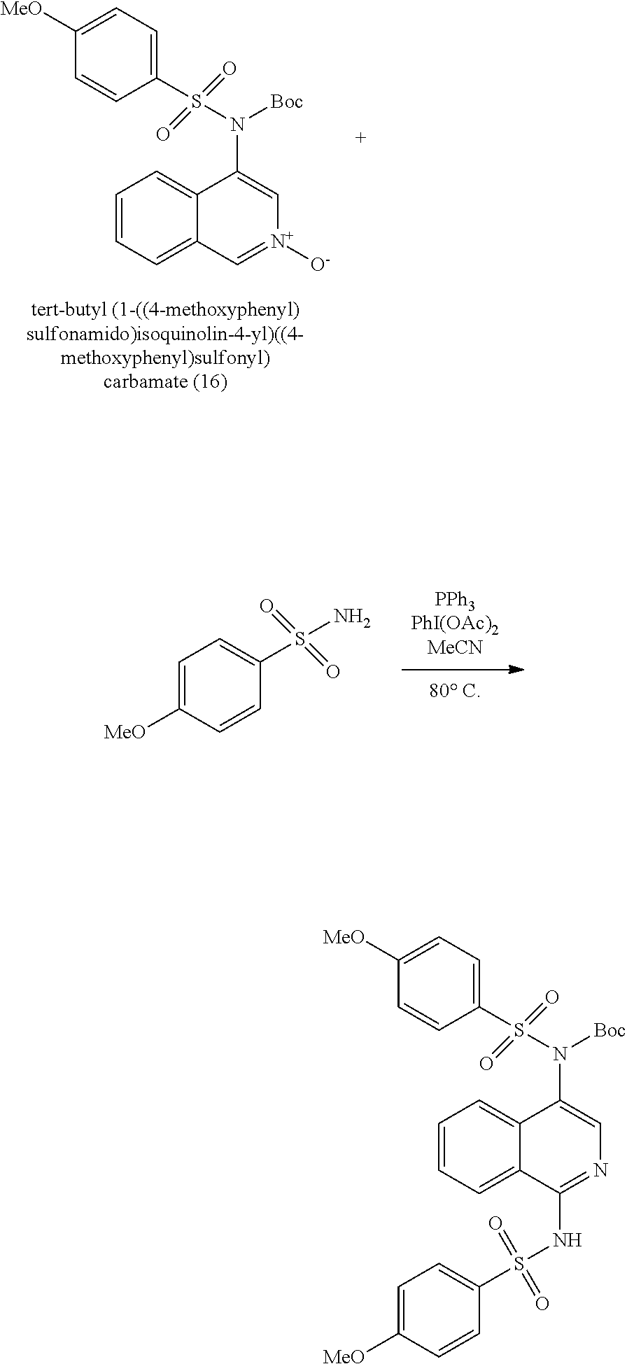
C1(S(N)(=O)=O)=CC=C([MeO])C=C1.C1(S(N(C2=C[N+]([O-])=CC3=CC=CC=C32)[Boc])(=O)=O)=CC=C([MeO])C=C1.C1(S(N(C2=CN=C(NS(C3=CC=C([MeO])C=C3)(=O)=O)C3=CC=CC=C32)[Boc])(=O)=O)=CC=C([MeO])C=C1
